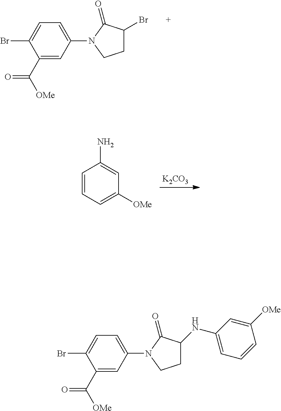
C1C(Br)C(=O)N(C2=CC=C(Br)C(C([OMe])=O)=C2)C1.C1=CC=C([OMe])C=C1N.[K2CO3].C1C(NC2=CC=CC([OMe])=C2)C(=O)N(C2=CC=C(Br)C(C([OMe])=O)=C2)C1
